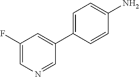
NC1=CC=C(C2=CC(F)=CN=C2)C=C1
